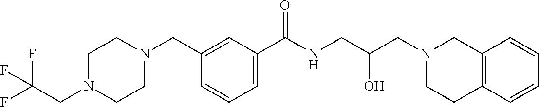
C1(CN2CCN(CC(F)(F)F)CC2)=CC(C(NCC(CN2CC3=C(CC2)C=CC=C3)O)=O)=CC=C1
